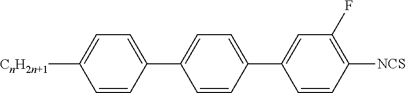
C1=CC(C2=CC=C(C3=CC(F)=C([NCS])C=C3)C=C2)=CC=C1[CnH2n+1]
